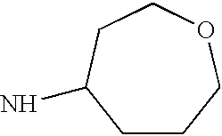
C1CCOCCC1N
